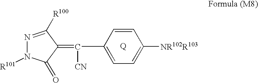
C1=C(C(=C2C([R100])=NN([R101])C2=O)[CN])C=CC([NR102R103])=C1.[Q]
